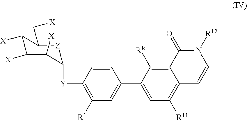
C1([Y]C2=C([R1])C=C(C3=CC([R11])=C4C(=C3[R8])C(=O)N([R12])C=C4)C=C2)[Z]C(C[X])C([X])C([X])C1[X]
